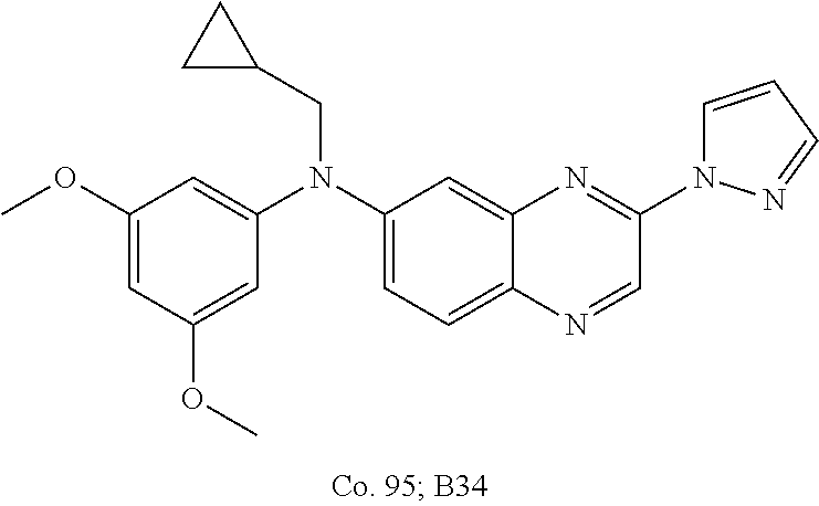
C1(OC)=CC(OC)=CC(N(C2=CC=C3C(=C2)N=C(N2C=CC=N2)C=N3)CC2CC2)=C1
